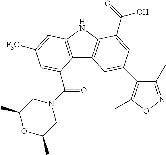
C12=C(NC3=C1C=C(C1=C(C)ON=C1C)C=C3C(=O)O)C=C([F3C])C=C2C(N1CC(C)OC(C)C1)=O
